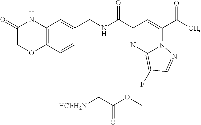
C(=O)(C1=CC(C(=O)NCC2=CC3=C(C=C2)OCC(=O)N3)=NC2=C(F)C=NN21)[OH].[HClH2N]CC(OC)=O
